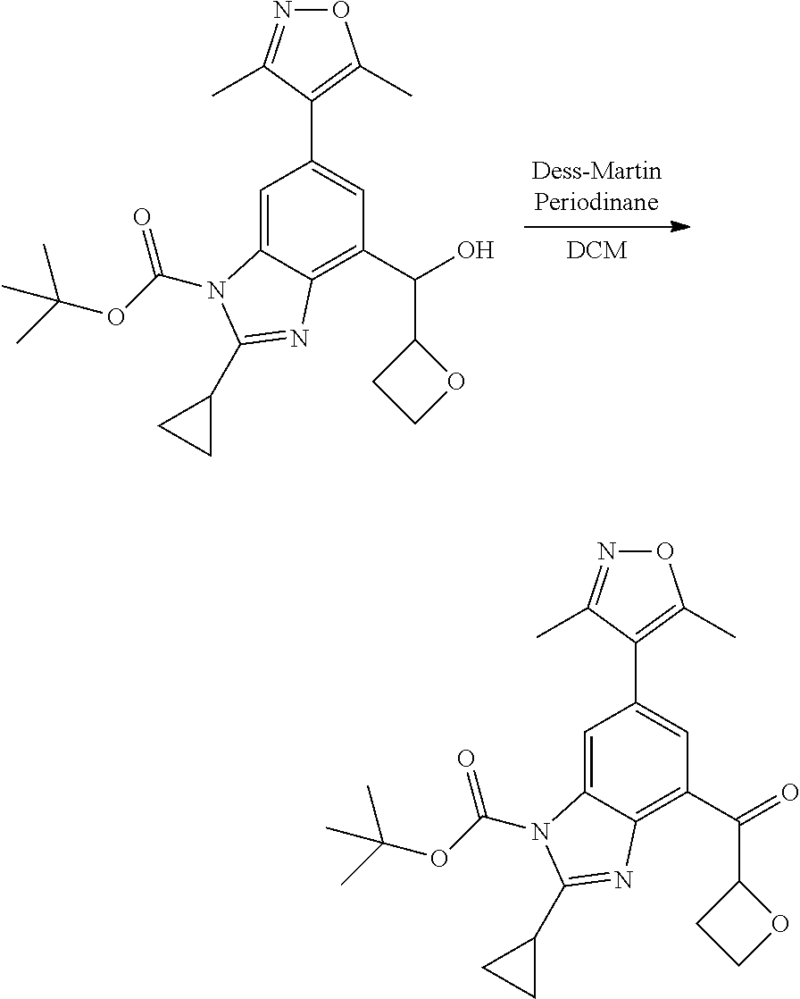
C12=CC(C3=C(C)ON=C3C)=CC(C(O)C3CCO3)=C1N=C(C1CC1)N2C(=O)OC(C)(C)C.C12=CC(C3=C(C)ON=C3C)=CC(C(=O)C3CCO3)=C1N=C(C1CC1)N2C(=O)OC(C)(C)C
